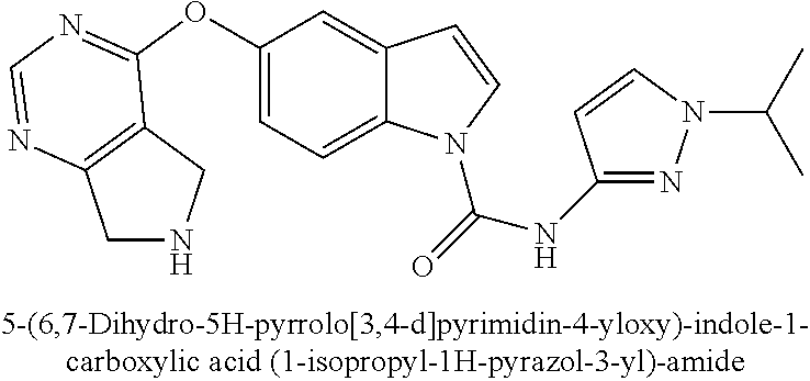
C1(OC2=NC=NC3=C2CNC3)=CC=C2C(=C1)C=CN2C(=O)NC1=NN(C(C)C)C=C1
